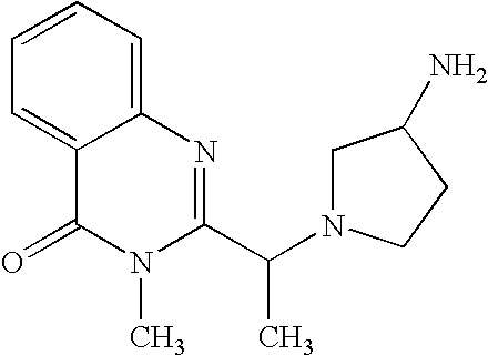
C1=C2C(=CC=C1)N=C(C(N1CC(N)CC1)C)N(C)C2=O
